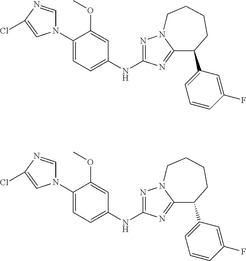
C1(N2C=NC(Cl)=C2)=CC=C(NC2=NN3C(=N2)C(C2=CC=CC(F)=C2)CCCC3)C=C1OC.C1(N2C=NC(Cl)=C2)=CC=C(NC2=NN3C(=N2)C(C2=CC=CC(F)=C2)CCCC3)C=C1OC
